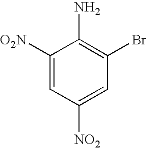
C1([O2N])=CC([NO2])=CC(Br)=C1N
